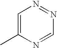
C1=C(C)N=CN=N1
